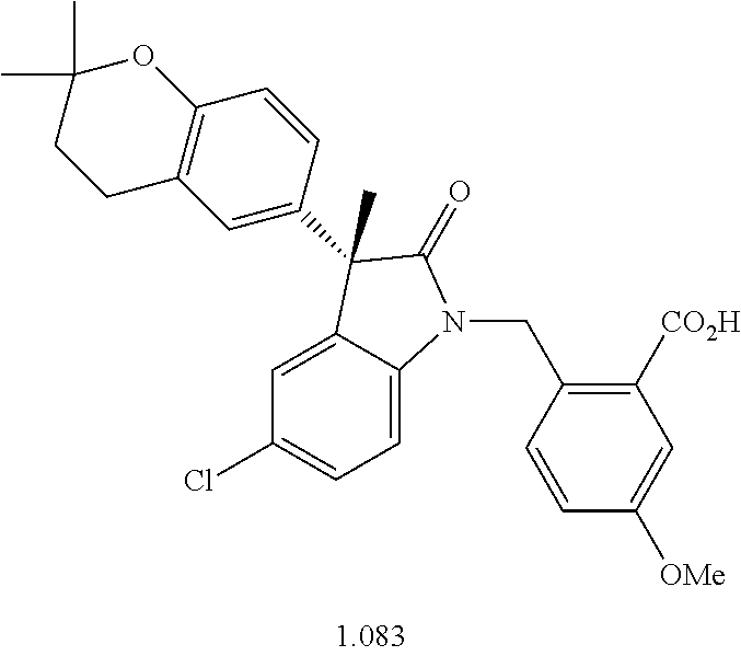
C1=C2C(=CC=C1Cl)N(CC1=C([CO2H])C=C([OMe])C=C1)C(=O)C2(C)C1=CC2=C(C=C1)OC(C)(C)CC2
